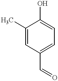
C1(C=O)=CC=C(O)C(C)=C1
